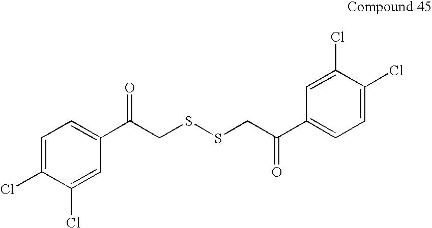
C1=C(Cl)C(Cl)=CC(C(CSSCC(C2=CC=C(Cl)C(Cl)=C2)=O)=O)=C1
